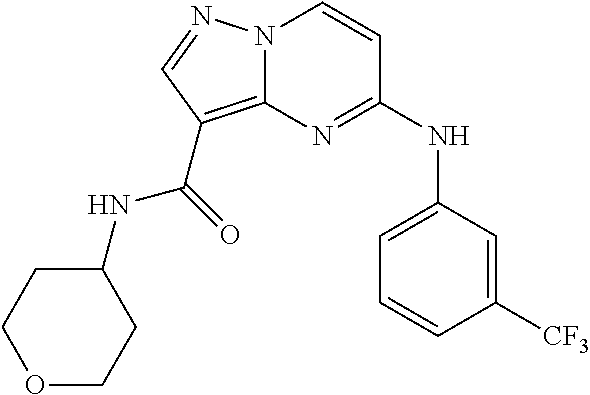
N(C1=NC2=C(C(NC3CCOCC3)=O)C=NN2C=C1)C1=CC=CC([CF3])=C1
